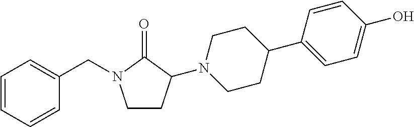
C1=CC=CC(CN2CCC(N3CCC(C4=CC=C(O)C=C4)CC3)C2=O)=C1
